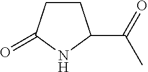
C1CC(=O)NC1C(=O)C
